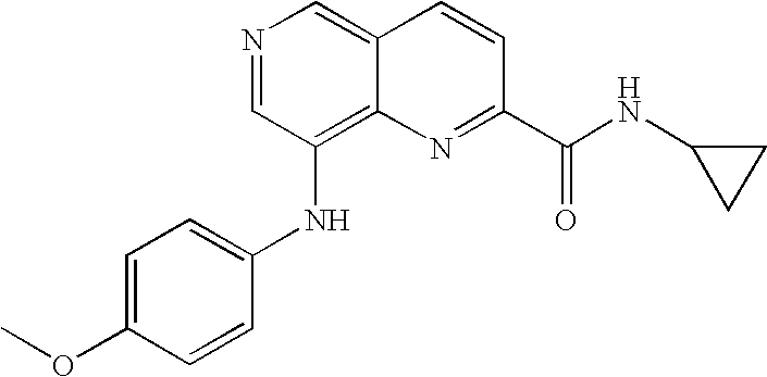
N1=CC(NC2=CC=C(OC)C=C2)=C2C(=C1)C=CC(C(=O)NC1CC1)=N2
